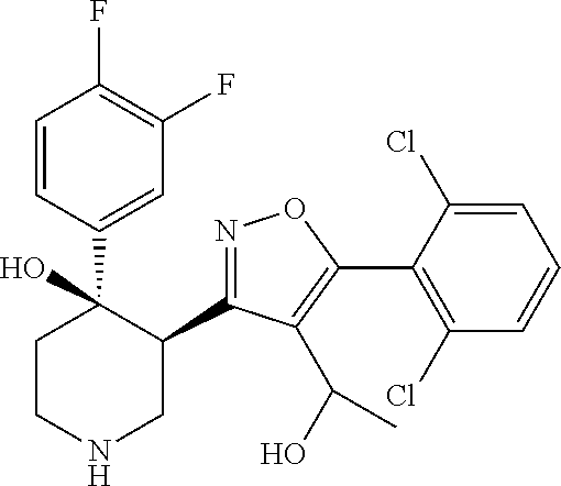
C1=CC(C2(O)CCNCC2C2=NOC(C3=C(Cl)C=CC=C3Cl)=C2C(O)C)=CC(F)=C1F
